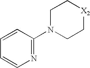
C1=CN=C(N2CC[X2]CC2)C=C1
